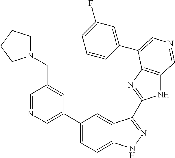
C1(C2=CN=CC(CN3CCCC3)=C2)=CC=C2C(=C1)C(C1=NC3=C(N1)C=NC=C3C1=CC(F)=CC=C1)=NN2
